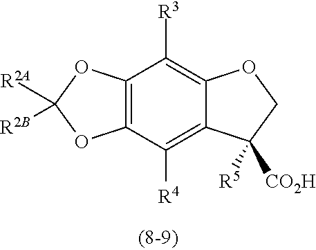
C12=C(C([R4])=C3C(=C1[R3])OCC3([R5])[CO2H])OC([R2B])([R2A])O2
